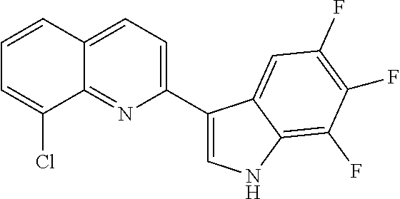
C12=NC(C3=CNC4=C(F)C(F)=C(F)C=C34)=CC=C1C=CC=C2Cl
